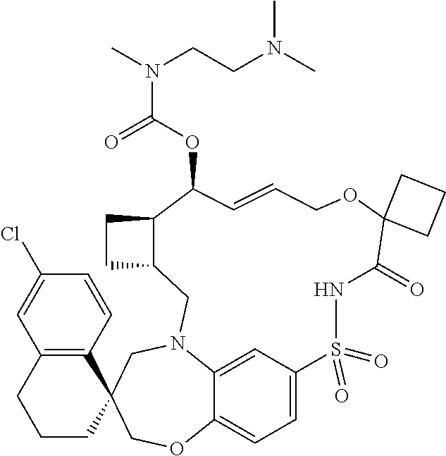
C1=C2C=C3C(=C1)OCC1(CN3CC3C(CC3)C(OC(N(C)CCN(C)C)=O)C=CCOC3(C(=O)NS2(=O)=O)CCC3)C2=C(CCC1)C=C(Cl)C=C2
